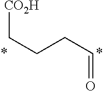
C(CCC[CO2H])=O
